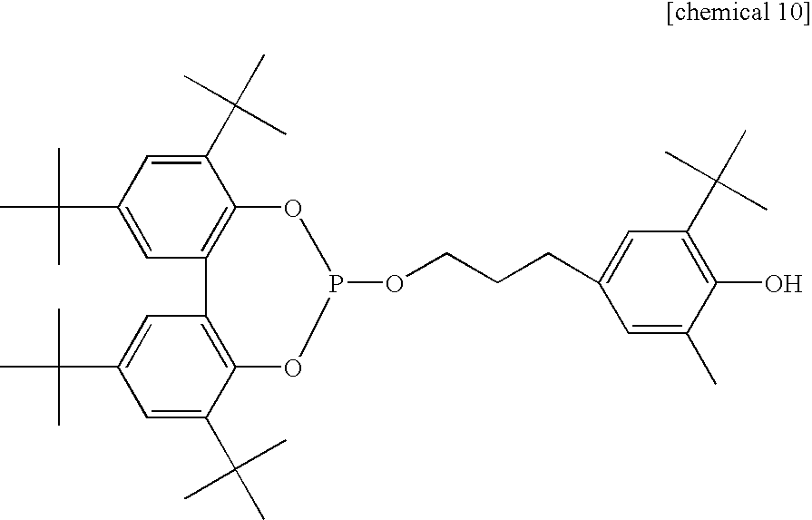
C1(C(C)(C)C)=CC(C(C)(C)C)=CC2=C1OP(OCCCC1=CC(C(C)(C)C)=C(O)C(C)=C1)OC1=C2C=C(C(C)(C)C)C=C1C(C)(C)C
